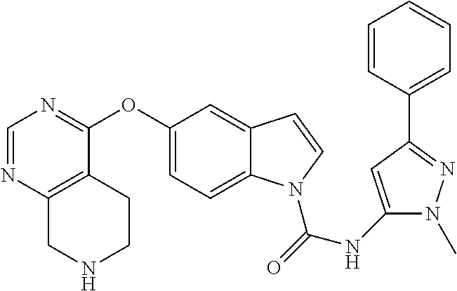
O(C1=CC=C2C(=C1)C=CN2C(=O)NC1=CC(C2=CC=CC=C2)=NN1C)C1=NC=NC2=C1CCNC2
